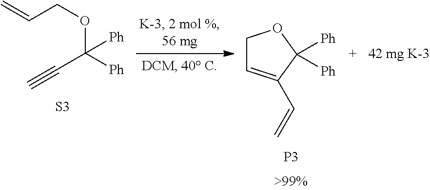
C(COC([Ph])(C#C)[Ph])=C.[S3].C1C=C(C=C)C([Ph])([Ph])O1.[P3]
